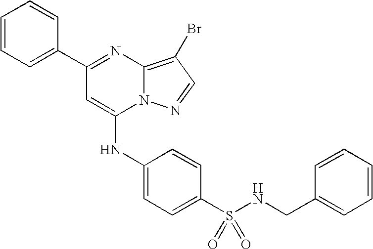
C1=C(C2=NC3=C(Br)C=NN3C(NC3=CC=C(S(NCC4=CC=CC=C4)(=O)=O)C=C3)=C2)C=CC=C1
